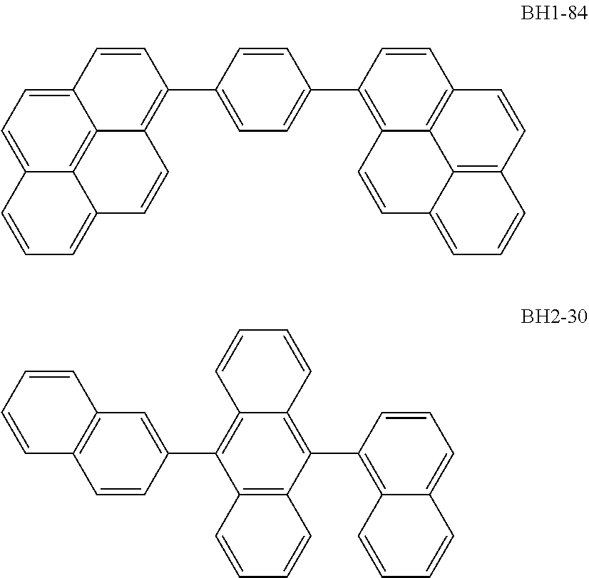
C12=C(C3=CC=C(C4=C5C=CC6=CC=CC7=C6C5=C(C=C7)C=C4)C=C3)C=CC3=CC=C4C=CC=C(C4=C13)C=C2.C12=C(C3=C4C(=C(C5=CC6=C(C=C5)C=CC=C6)C5=C3C=CC=C5)C=CC=C4)C=CC=C1C=CC=C2
